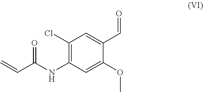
C=CC(NC1=C(Cl)C=C(C=O)C(OC)=C1)=O
